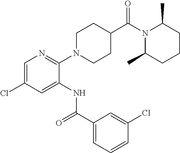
C1=C(Cl)C=C(NC(C2=CC=CC(Cl)=C2)=O)C(N2CCC(C(N3C(C)CCCC3C)=O)CC2)=N1
